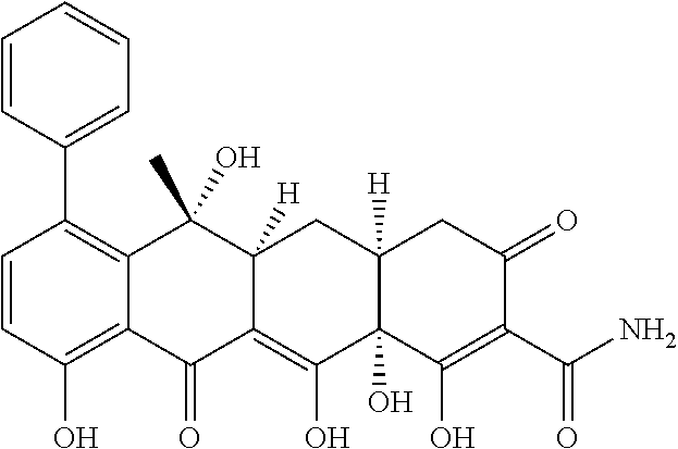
C1=CC(O)=C2C(=C1C1=CC=CC=C1)C(O)(C)C1([H])C(=C(O)C3(O)C([H])(C1)CC(=O)C(C(N)=O)=C3O)C2=O
